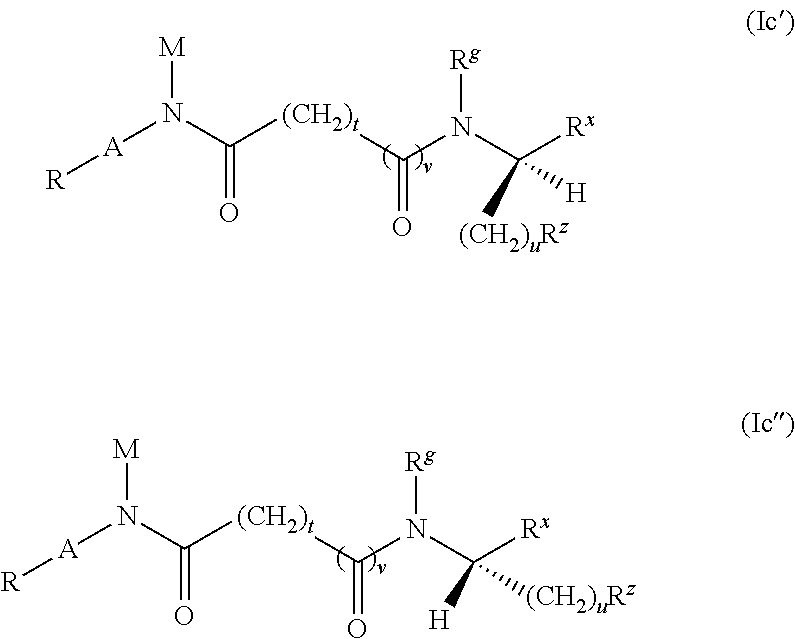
[M]N(C([(CH2)t]C(=O)N([Rg])C([(CH2)uRz])([Rx])[H])=O)[A][R].[M]N(C([(CH2)t]C(=O)N([Rg])C([H])([Rx])[(CH2)uRz])=O)[A][R]
